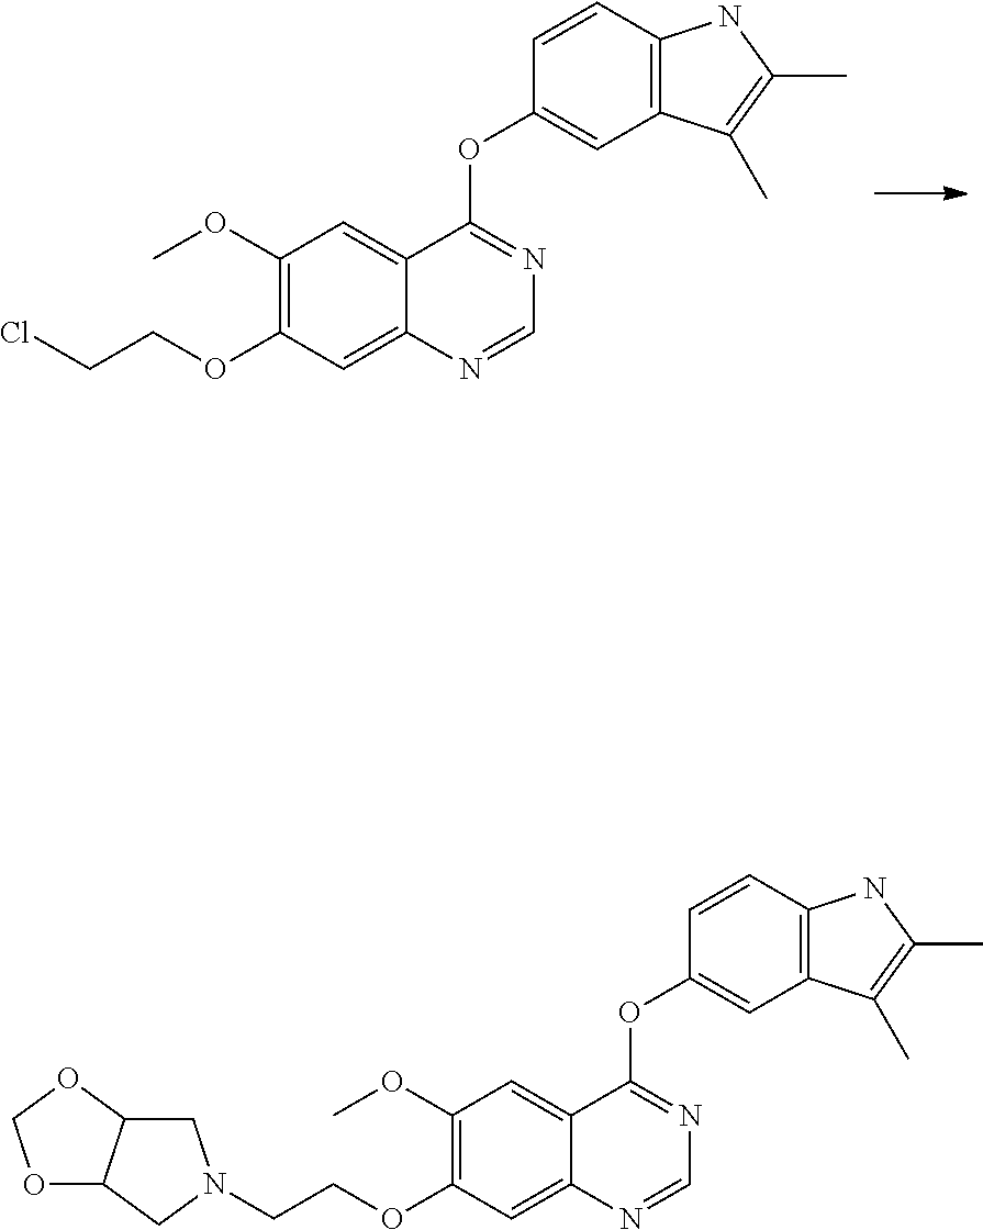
C(OC1=C(OC)C=C2C(=C1)N=CN=C2OC1=CC2=C(C=C1)NC(C)=C2C)CCl.C(OC1=C(OC)C=C2C(=C1)N=CN=C2OC1=CC2=C(C=C1)NC(C)=C2C)CN1CC2OCOC2C1
